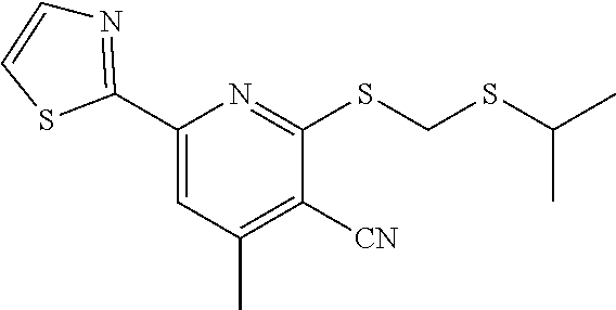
C1([CN])=C(C)C=C(C2=NC=CS2)N=C1SCSC(C)C
